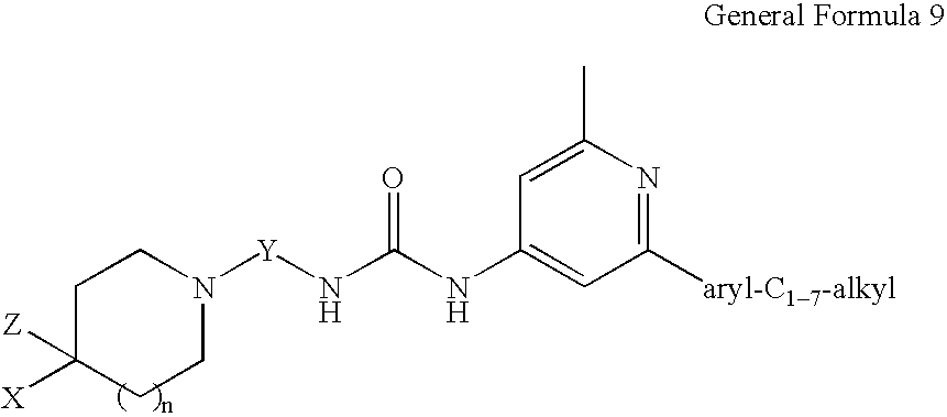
C1C([Z])([X])CCN([Y]NC(NC2=CC([aryl-C17-alkyl])=NC(C)=C2)=O)C1
